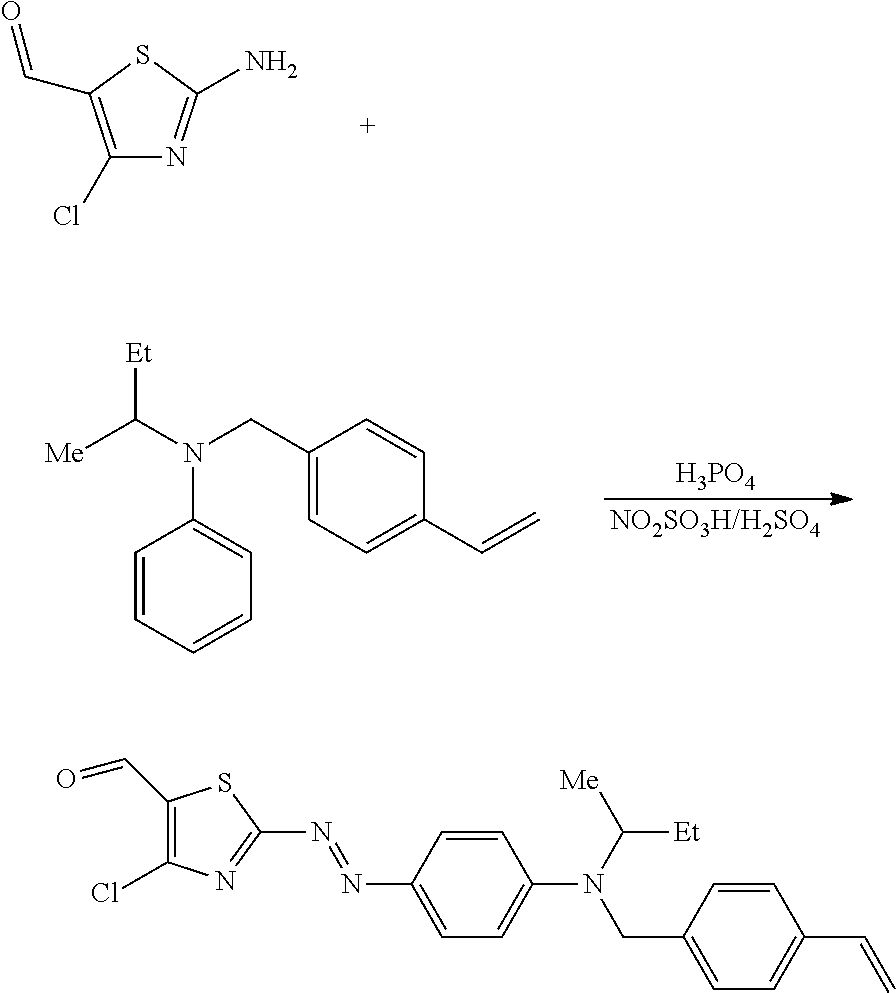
C1(Cl)=C(C=O)SC(N)=N1.[Me]C(N(C1=CC=CC=C1)CC1=CC=C(C=C)C=C1)[Et].[H3PO4].[NO2SO3H/H2SO4].C1(C=O)=C(Cl)N=C(N=NC2=CC=C(N(CC3=CC=C(C=C)C=C3)C([Me])[Et])C=C2)S1
